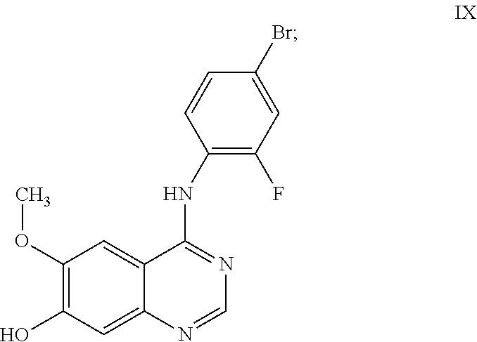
C1=NC2=CC(O)=C(OC)C=C2C(NC2=C(F)C=C(Br)C=C2)=N1
